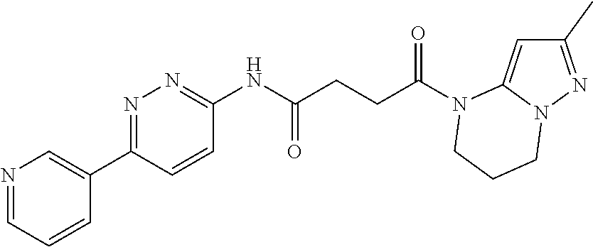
C1(C)=NN2C(=C1)N(C(CCC(NC1=NN=C(C3=CN=CC=C3)C=C1)=O)=O)CCC2
